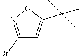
O1N=C(Br)C=C1C(C)(C)C
